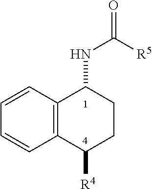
C1=CC2=C(C=C1)C([R4])CCC2NC(=O)[R5]
